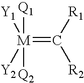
[M](=C([R1])[R2])([Y2])([Y1])([Q2])[Q1]
